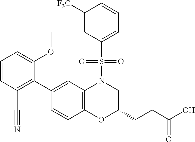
C1(C2=C(C#N)C=CC=C2OC)=CC2=C(C=C1)OC(CCC(O)=O)CN2S(=O)(=O)C1=CC=CC([F3C])=C1
